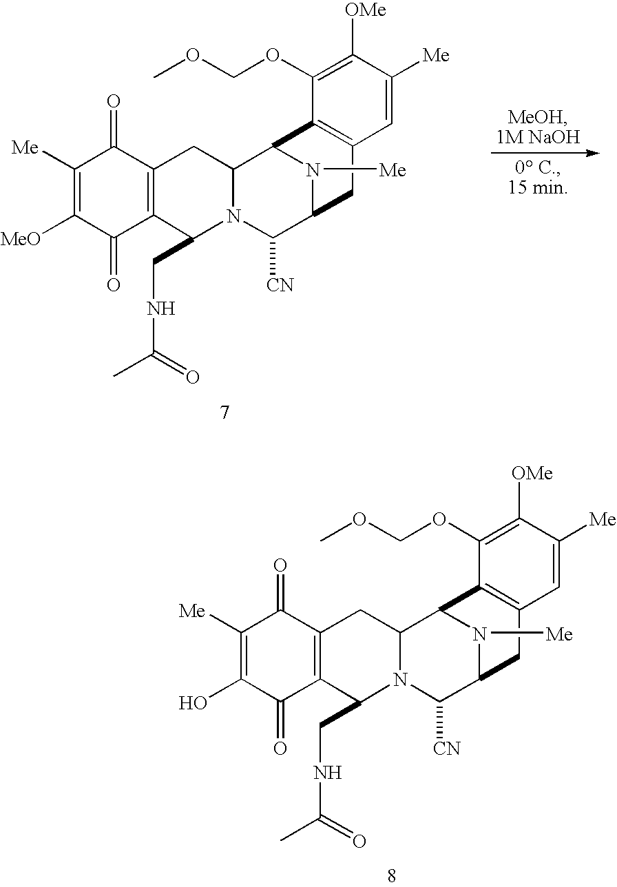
C1([Me])=C(O)C(=O)C2=C(C1=O)CC1N(C([CN])C3N([Me])C1C1=C(C3)C=C([Me])C([OMe])=C1OCOC)C2CNC(C)=O.C1([Me])=C([MeO])C(=O)C2=C(C1=O)CC1N(C([CN])C3N([Me])C1C1=C(C3)C=C([Me])C([OMe])=C1OCOC)C2CNC(C)=O
